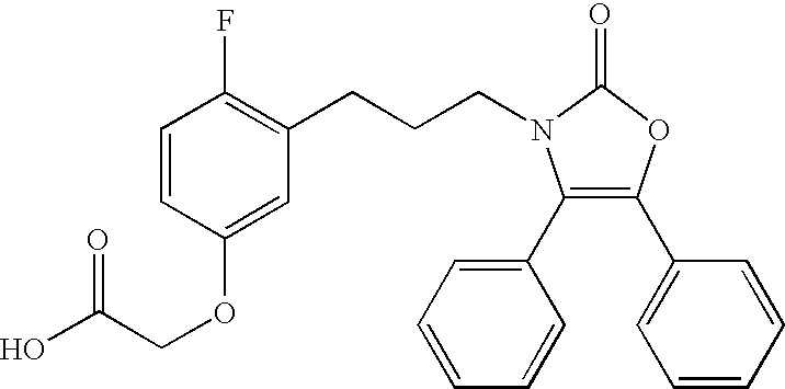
C(CN1C(C2=CC=CC=C2)=C(C2=CC=CC=C2)OC1=O)CC1=C(F)C=CC(OCC(O)=O)=C1
